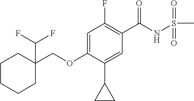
C1=C(OCC2(C(F)F)CCCCC2)C(C2CC2)=CC(C(NS(C)(=O)=O)=O)=C1F
